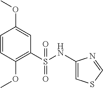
C1=CC(OC)=C(S(NC2=CSC=N2)(=O)=O)C=C1OC
